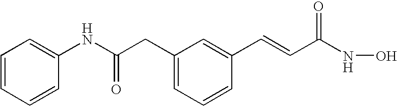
C1=CC=CC(NC(CC2=CC=CC(C=CC(NO)=O)=C2)=O)=C1
